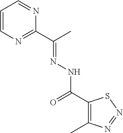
C1=CN=C(C(C)=NNC(=O)C2=C(C)N=NS2)N=C1
